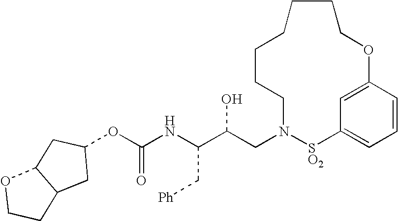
C(NC(C(CN1[SO2]C2=CC=CC(=C2)OCCCCCCC1)O)C[Ph])(=O)OC1CC2C(C1)OCC2
